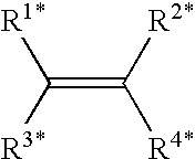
C(=C([R2*])[R4*])([R3*])[R1*]
